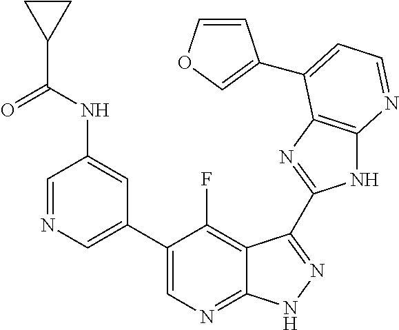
C1=NC=C(C2=CN=C3C(=C2F)C(C2=NC4=C(N2)N=CC=C4C2=COC=C2)=NN3)C=C1NC(C1CC1)=O
